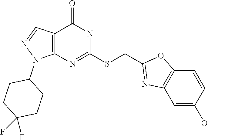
C12=C(N=C(SCC3=NC4=C(O3)C=CC(OC)=C4)NC1=O)N(C1CCC(F)(F)CC1)N=C2
